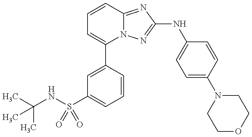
C1=C(C2=CC=CC3=NC(NC4=CC=C(N5CCOCC5)C=C4)=NN23)C=CC=C1S(NC(C)(C)C)(=O)=O
